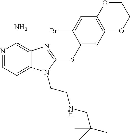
N1=CC=C2C(=C1N)N=C(SC1=CC3=C(C=C1Br)OCCO3)N2CCNCC(C)(C)C
